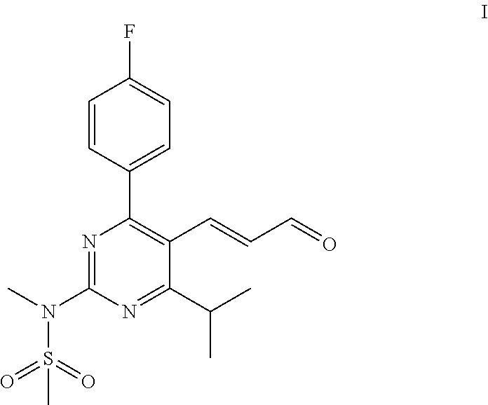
FC1=CC=C(C2=C(C=CC=O)C(C(C)C)=NC(N(C)S(=O)(=O)C)=N2)C=C1
